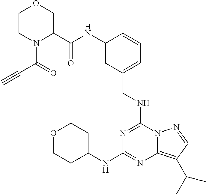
C1(C(NC2=CC(CNC3=NC(NC4CCOCC4)=NC4=C(C(C)C)C=NN34)=CC=C2)=O)COCCN1C(C#C)=O
